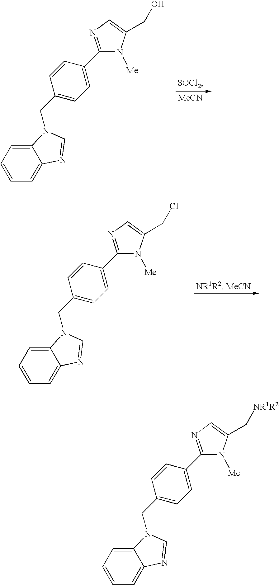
[MeCN].C1=CC(CN2C3=CC=CC=C3N=C2)=CC=C1C1=NC=C(CO)N1[Me].C1=CC(CN2C3=CC=CC=C3N=C2)=CC=C1C1=NC=C(CCl)N1[Me].C1=CC(CN2C3=CC=CC=C3N=C2)=CC=C1C1=NC=C(C[NR1R2])N1[Me]
